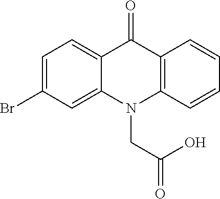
C12=CC(Br)=CC=C1C(=O)C1=C(N2CC(=O)O)C=CC=C1
